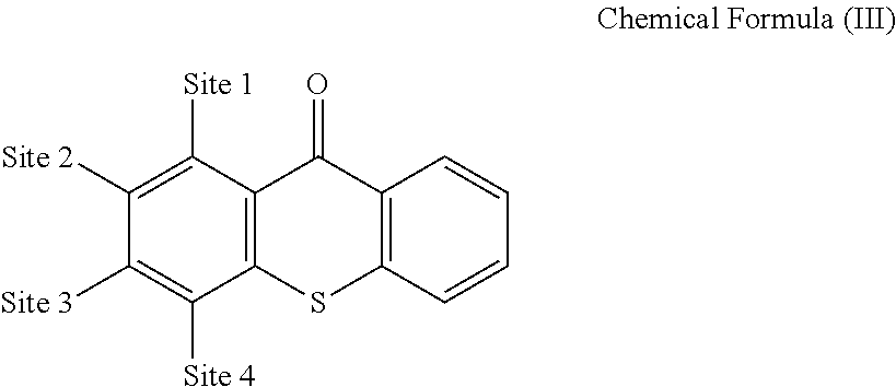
C12=C(C([Site 1])=C([Site 2])C([Site 3])=C1[Site 4])C(=O)C1=C(S2)C=CC=C1
